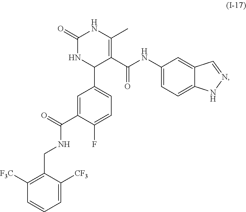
C1(CNC(C2=CC(C3C(C(=O)NC4=CC=C5C(=C4)C=NN5)=C(C)NC(=O)N3)=CC=C2F)=O)=C([F3C])C=CC=C1[CF3]
